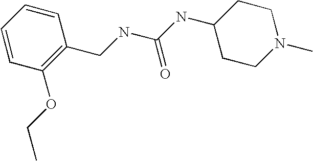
C(NC(NC1CCN(C)CC1)=O)C1=C(OCC)C=CC=C1
